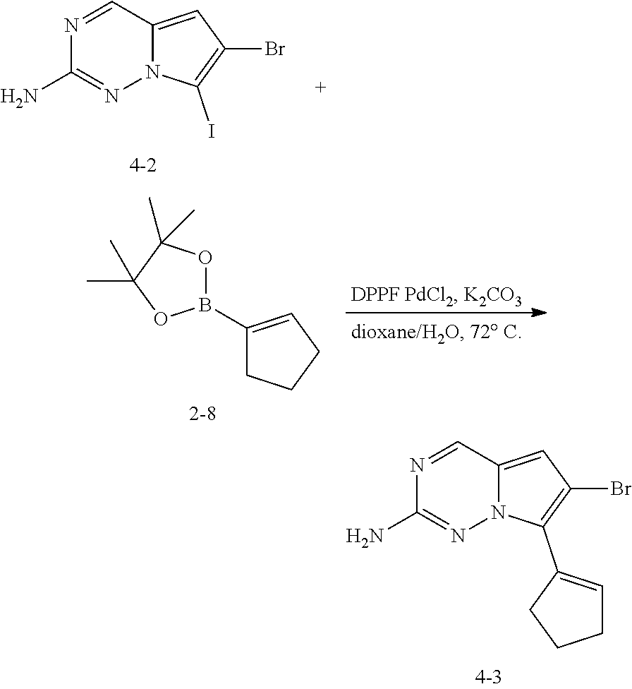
NC1=NN2C(=CC(Br)=C2C2=CCCC2)C=N1.NC1=NN2C(=CC(Br)=C2I)C=N1.B1(C2=CCCC2)OC(C)(C)C(C)(C)O1
